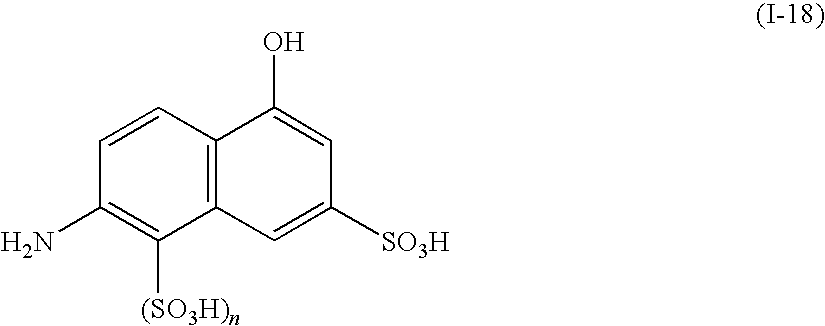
C1=CC(N)=C([(SO3H)n])C2=C1C(O)=CC([SO3H])=C2
